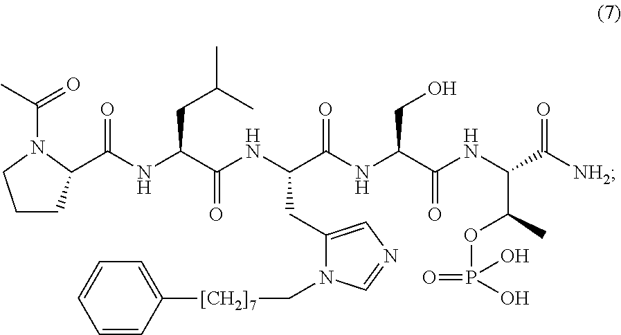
C1CC(C(NC(C(NC(C(NC(C(NC(C([NH2])=O)C(C)OP(=O)(O)O)=O)CO)=O)CC2=CN=CN2C[[CH2]7]C2=CC=CC=C2)=O)CC(C)C)=O)N(C(C)=O)C1
